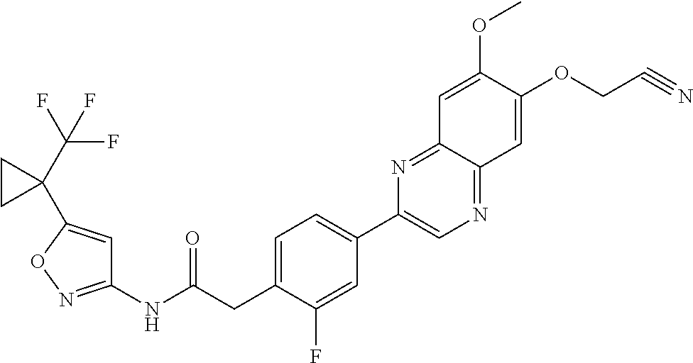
C1(NC(CC2=CC=C(C3=CN=C4C(=N3)C=C(OC)C(OCC#N)=C4)C=C2F)=O)=NOC(C2(C(F)(F)F)CC2)=C1
